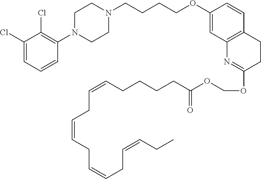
C1(Cl)=CC=CC(N2CCN(CCCCOC3=CC4=C(C=C3)CCC(OCOC(CCCCC=CCC=CCC=CCC=CCC)=O)=N4)CC2)=C1Cl
